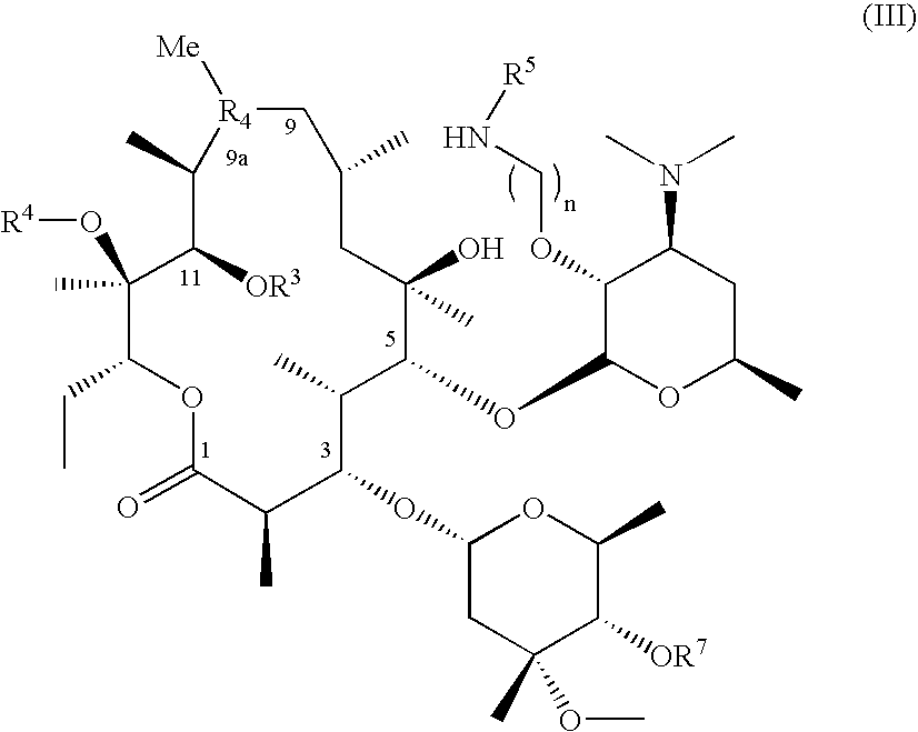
C1(C)C([OR3])C(O[R4])(C)C(CC)OC(=O)C(C)C(OC2CC(OC)(C)C([OR7])C(C)O2)C(C)C(OC2C(OCN[R5])C(N(C)C)CC(C)O2)C(O)(C)CC(C)C[R4]1[Me]
